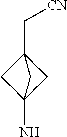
C1C2(N)CC1(C[CN])C2
